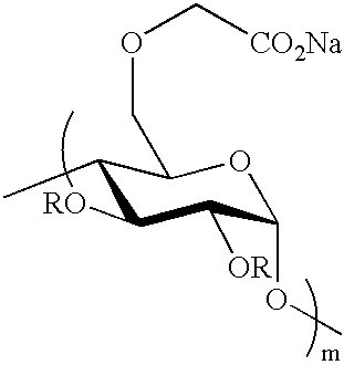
C1(C)C([RO])C([OR])C(OC)OC1COC[CO2Na]
